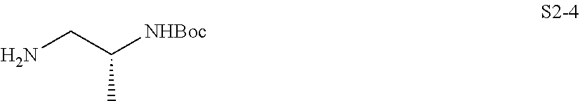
C(C)(CN)[NHBoc]
